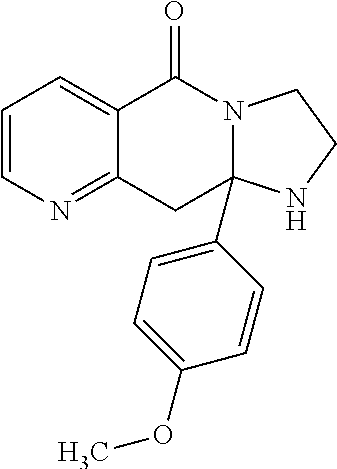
C1=CN=C2C(=C1)C(=O)N1CCNC1(C1=CC=C(OC)C=C1)C2
